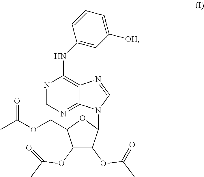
N1=CN=C2C(=C1NC1=CC([OH])=CC=C1)N=CN2C1C(OC(=O)C)C(OC(=O)C)C(COC(C)=O)O1
